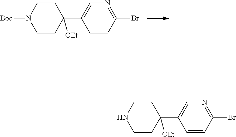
C1CC(C2=CN=C(Br)C=C2)([OEt])CCN1[Boc].C1CC(C2=CN=C(Br)C=C2)([OEt])CCN1
